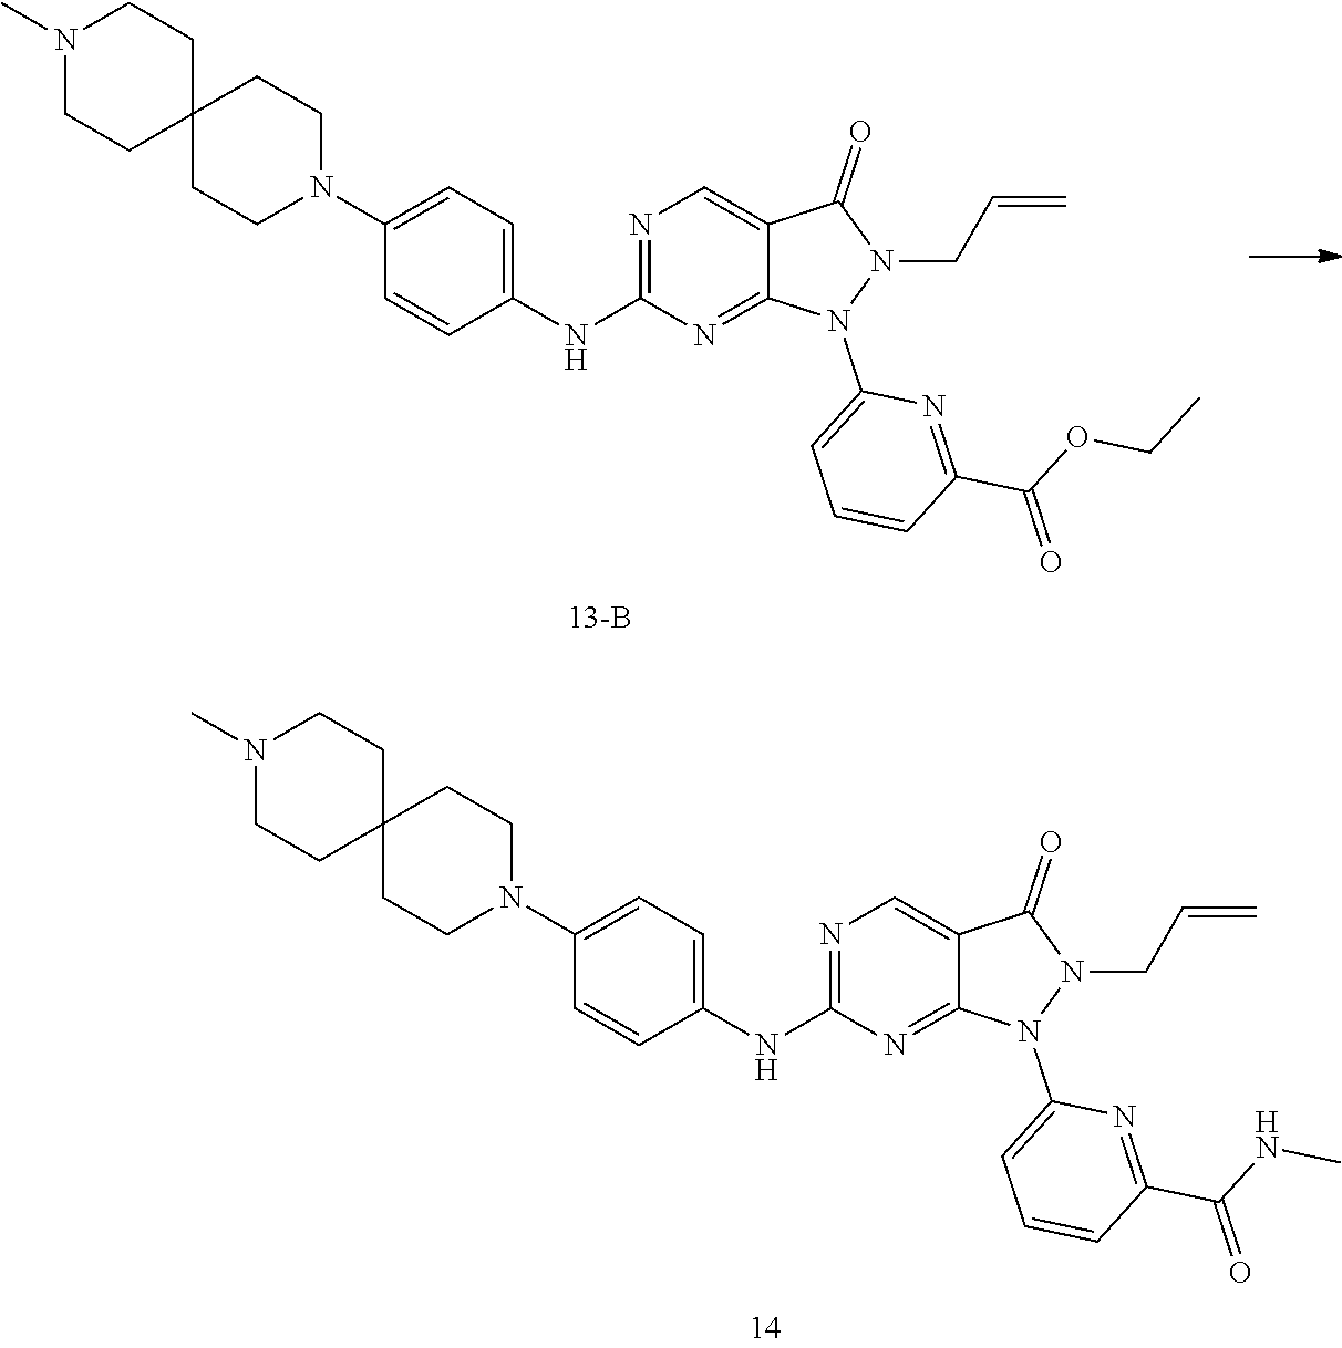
N1=C(NC2=CC=C(N3CCC4(CC3)CCN(C)CC4)C=C2)N=C2C(=C1)C(=O)N(CC=C)N2C1=CC=CC(C(OCC)=O)=N1.N1=C(NC2=CC=C(N3CCC4(CC3)CCN(C)CC4)C=C2)N=C2C(=C1)C(=O)N(CC=C)N2C1=CC=CC(C(NC)=O)=N1
